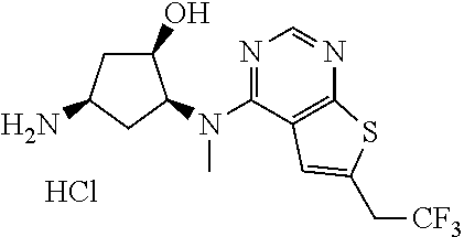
C1(O)CC(N)CC1N(C1=NC=NC2=C1C=C(C[CF3])S2)C.Cl
